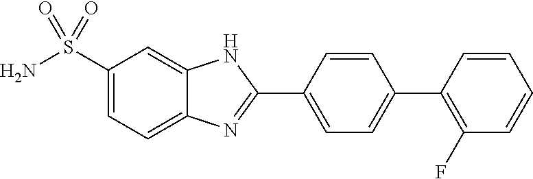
C1(S(N)(=O)=O)=CC=C2C(=C1)NC(C1=CC=C(C3=C(F)C=CC=C3)C=C1)=N2
